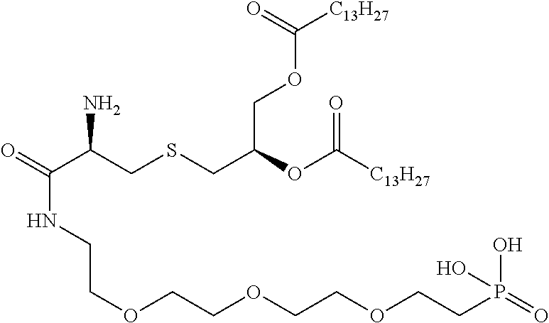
C(C(CSCC(COC([C13H27])=O)OC([C13H27])=O)N)(=O)NCCOCCOCCOCCP(O)(O)=O
